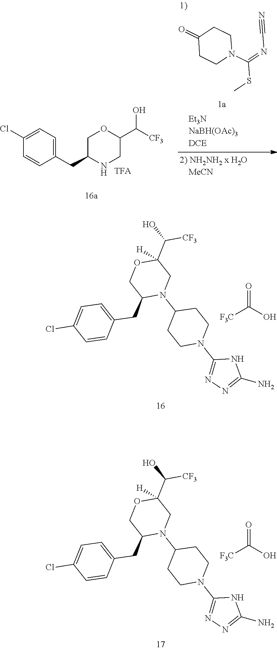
N1C(N2CCC(N3C(CC4=CC=C(Cl)C=C4)COC(C([CF3])O)([H])C3)CC2)=NN=C1N.C(O)(=O)[F3C].N1C(N2CCC(N3C(CC4=CC=C(Cl)C=C4)COC(C([CF3])O)([H])C3)CC2)=NN=C1N.C(O)(=O)[F3C].C1(C([CF3])O)CNC(CC2=CC=C(Cl)C=C2)CO1.C1(=O)CCN(C(SC)=NC#N)CC1
